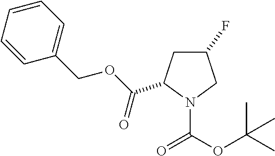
C1(F)CC(C(OCC2=CC=CC=C2)=O)N(C(=O)OC(C)(C)C)C1
